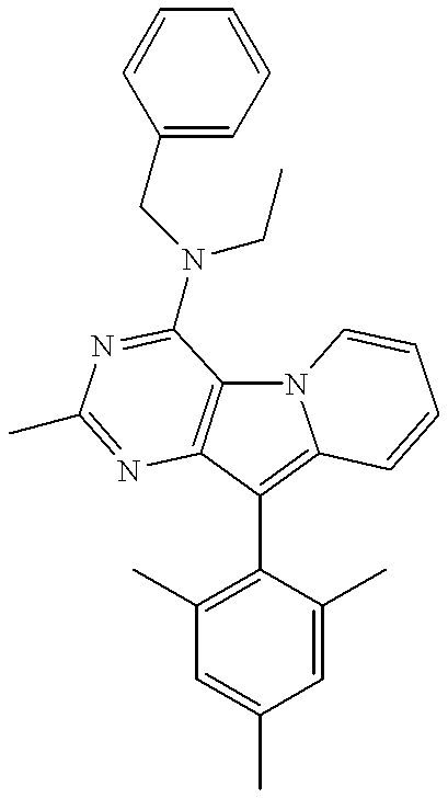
N12C3=C(C(C4=C(C)C=C(C)C=C4C)=C1C=CC=C2)N=C(C)N=C3N(CC)CC1=CC=CC=C1
